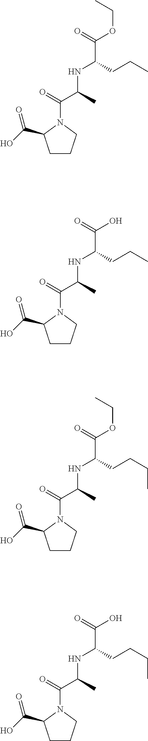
C(OC(=O)C(CCC)NC(C(=O)N1CCCC1C(O)=O)C)C.OC(=O)C(CCC)NC(C(=O)N1CCCC1C(O)=O)C.C(OC(=O)C(CCCC)NC(C(=O)N1CCCC1C(O)=O)C)C.OC(=O)C(CCCC)NC(C(=O)N1CCCC1C(O)=O)C
